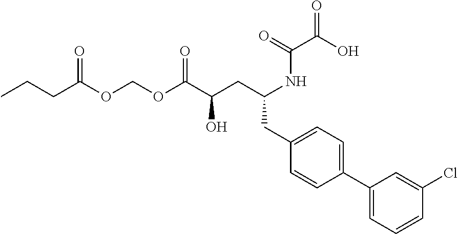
O(C(C(CC(CC1=CC=C(C2=CC=CC(Cl)=C2)C=C1)NC(C(O)=O)=O)O)=O)COC(CCC)=O
